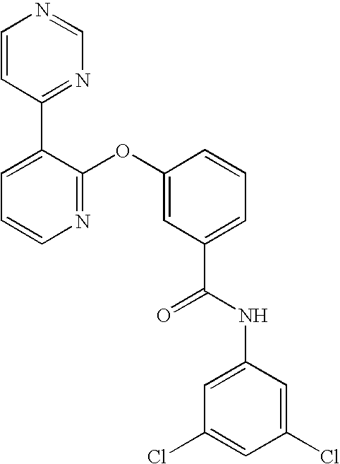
N1=C(OC2=CC(C(NC3=CC(Cl)=CC(Cl)=C3)=O)=CC=C2)C(C2=NC=NC=C2)=CC=C1
